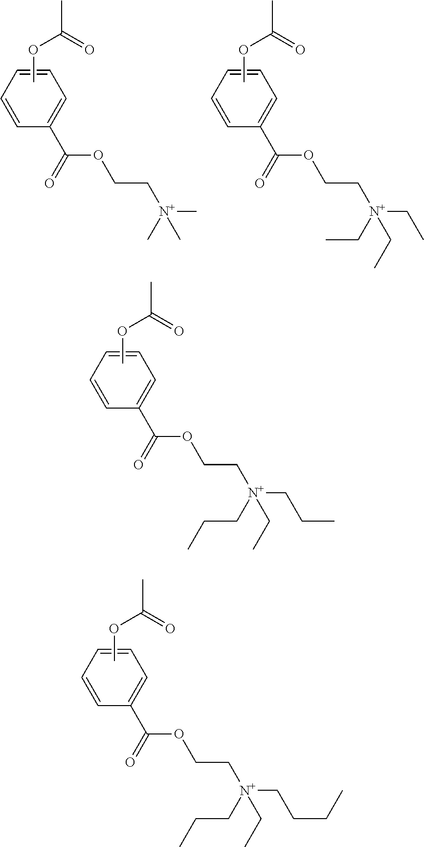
C1=CC(C(=O)OCC[N+](CCC)(CCC)CC)=CC=C1.COC(C)=O.C1=CC(C(=O)OCC[N+](CCCC)(CCC)CC)=CC=C1.COC(C)=O.C1=CC(C(=O)OCC[N+](CC)(CC)CC)=CC=C1.COC(C)=O.C1=CC(C(=O)OCC[N+](C)(C)C)=CC=C1.COC(C)=O
